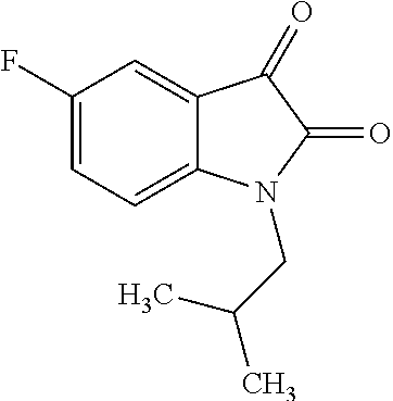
C12=CC(F)=CC=C1N(CC(C)C)C(=O)C2=O
